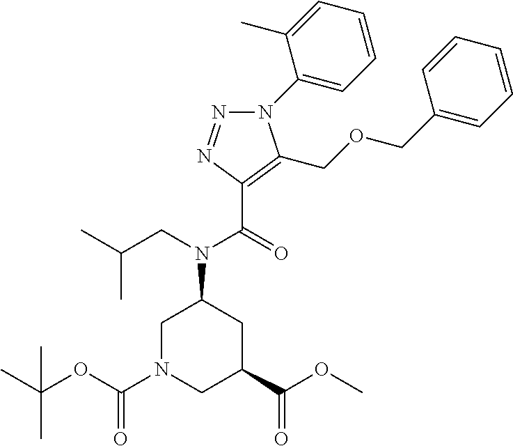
C1N(C(OC(C)(C)C)=O)CC(C(OC)=O)CC1N(CC(C)C)C(=O)C1=C(COCC2=CC=CC=C2)N(C2=CC=CC=C2C)N=N1
